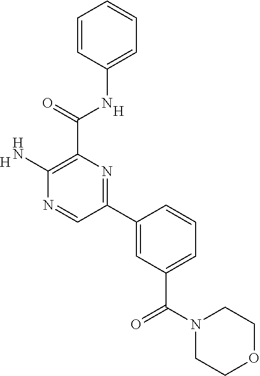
C1=CC=CC=C1NC(C1=C(N)N=CC(C2=CC(C(N3CCOCC3)=O)=CC=C2)=N1)=O.[H].[H]
